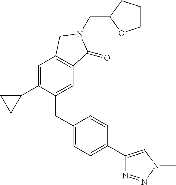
C1(CC2=CC=C(C3=CN(C)N=N3)C=C2)=CC2=C(C=C1C1CC1)CN(CC1OCCC1)C2=O
